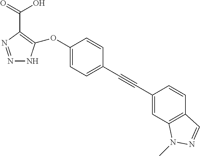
N1=NC(C(O)=O)=C(OC2=CC=C(C#CC3=CC4=C(C=C3)C=NN4C)C=C2)N1
